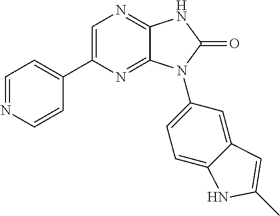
C1=NC=CC(C2=CN=C3C(=N2)N(C2=CC=C4C(=C2)C=C(C)N4)C(=O)N3)=C1
